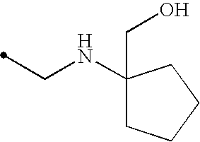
C1(CO)(NCC)CCCC1
